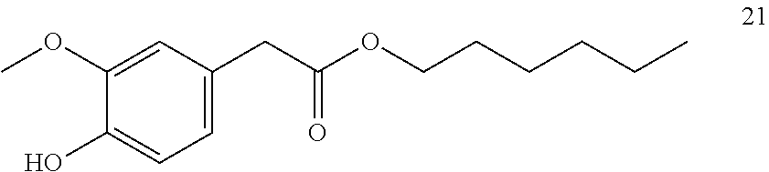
C(CCC)CCOC(CC1=CC=C(O)C(OC)=C1)=O
